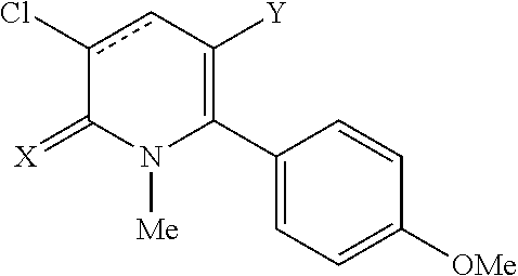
C1(C2=C([Y])cc(Cl)C(=[X])N2[Me])=CC=C([OMe])C=C1
